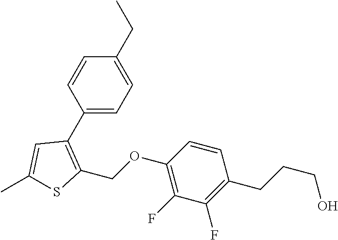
C1(C2=C(COC3=C(F)C(F)=C(CCCO)C=C3)SC(C)=C2)=CC=C(CC)C=C1
